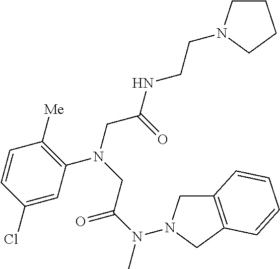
C1=C(Cl)C=CC([Me])=C1N(CC(NCCN1CCCC1)=O)CC(N(C)N1CC2=C(C1)C=CC=C2)=O
